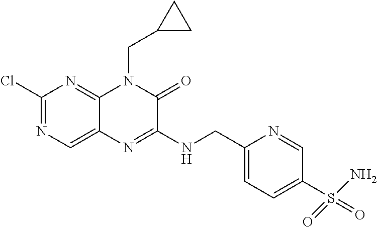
C1(Cl)=NC=C2C(=N1)N(CC1CC1)C(=O)C(NCC1=CC=C(S(=O)(=O)N)C=N1)=N2
